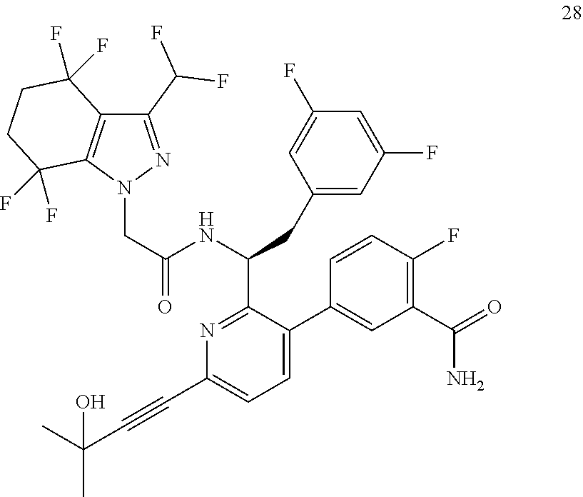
N1=C(C(NC(=O)CN2N=C(C(F)F)C3=C2C(F)(F)CCC3(F)F)CC2=CC(F)=CC(F)=C2)C(C2=CC(C(N)=O)=C(F)C=C2)=CC=C1C#CC(C)(C)O
